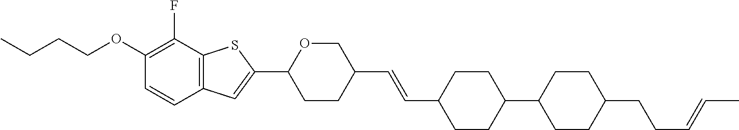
C(COC1=C(F)C2=C(C=C1)C=C(C1CCC(C=CC3CCC(C4CCC(CCC=CC)CC4)CC3)CO1)S2)CC
